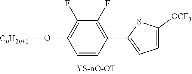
O(C1=C(F)C(F)=C(C2=CC=C([OCF3])S2)C=C1)[CnH2n+1]
